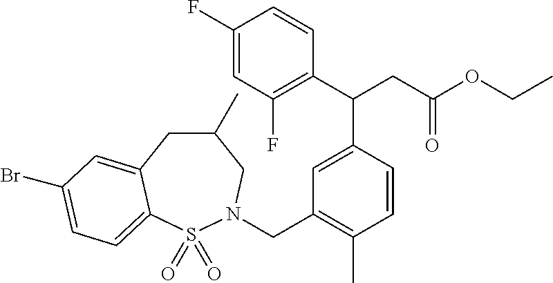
C1(C(CC(OCC)=O)C2=CC(CN3S(=O)(=O)C4=CC=C(Br)C=C4CC(C)C3)=C(C)C=C2)=C(F)C=C(F)C=C1
